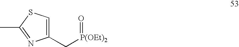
CC1=NC(C[P(OEt)2]=O)=CS1
